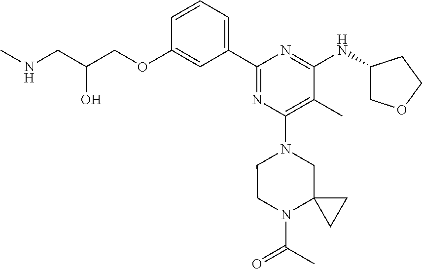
C1=CC=C(C2=NC(N3CCN(C(=O)C)C4(C3)CC4)=C(C)C(NC3COCC3)=N2)C=C1OCC(CNC)O
